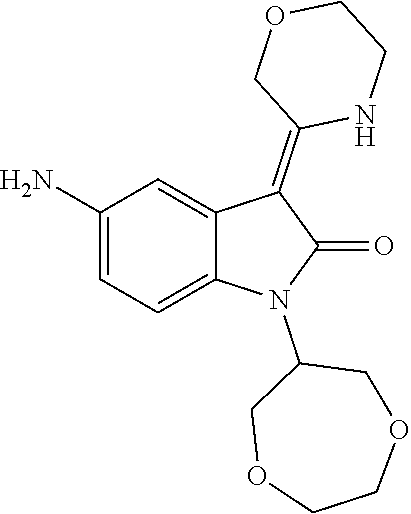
C1(N)=CC=C2C(=C1)C(=C1NCCOC1)C(=O)N2C1COCCOC1
